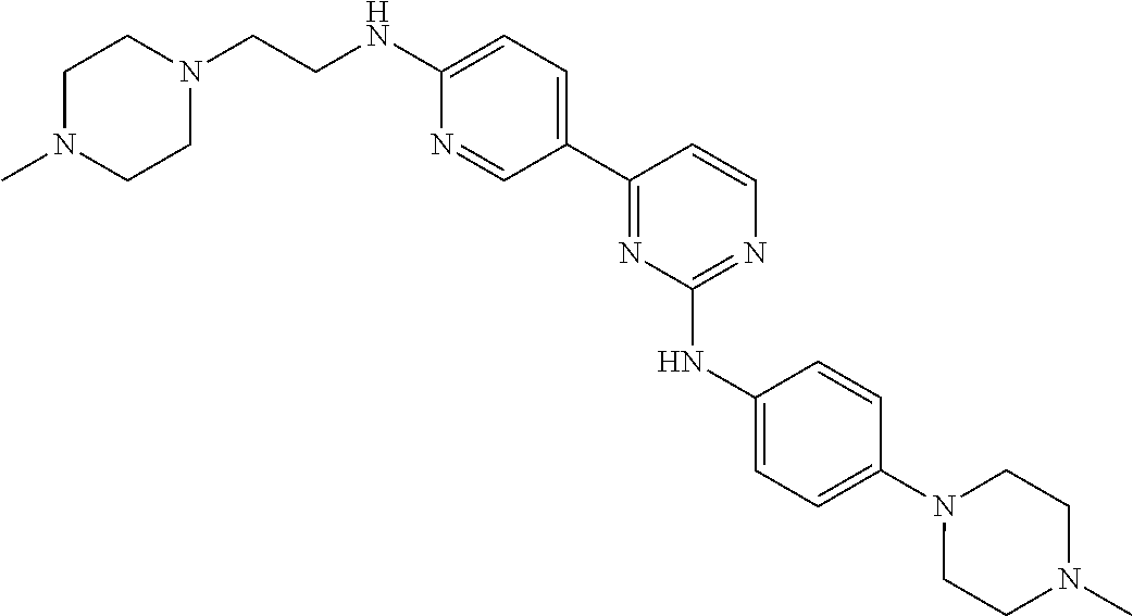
C1=C(NCCN2CCN(C)CC2)N=CC(C2=NC(NC3=CC=C(N4CCN(C)CC4)C=C3)=NC=C2)=C1
